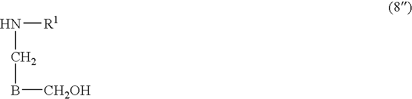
N([R1])CB[CH2OH]
